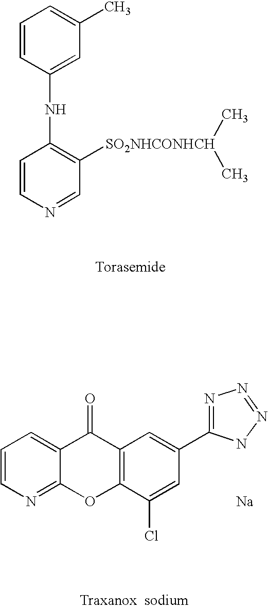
C1=CC(NC2=C([SO2NHCONHCH](C)C)C=NC=C2)=CC(C)=C1.C1=CN=C2C(=C1)C(=O)C1=C(O2)C(Cl)=CC(C2=NN=NN2)=C1.[Na]
